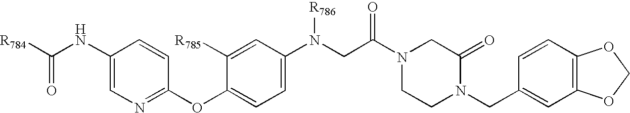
C1(N(CC(=O)N2CCN(CC3=CC4=C(C=C3)OCO4)C(=O)C2)[R786])=CC=C(OC2=NC=C(NC([R784])=O)C=C2)C([R785])=C1
